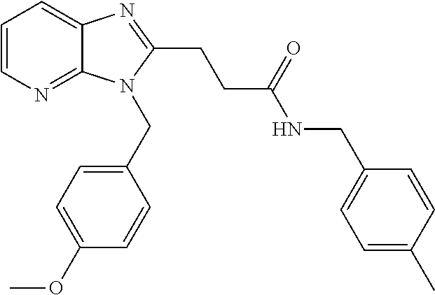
C1=CN=C2C(=C1)N=C(CCC(NCC1=CC=C(C)C=C1)=O)N2CC1=CC=C(OC)C=C1
